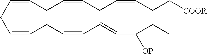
C(CC=CCC=CC=CC(CC)[OP])=CCC=CCC=CCC[COOR]
